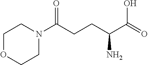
C1COCCN1C(CCC(N)C(O)=O)=O
